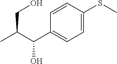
CC(C(C1=CC=C(SC)C=C1)O)CO
